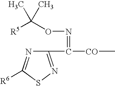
C1(C([CO]C)=NOC([R5])(C)C)=NSC([R6])=N1
